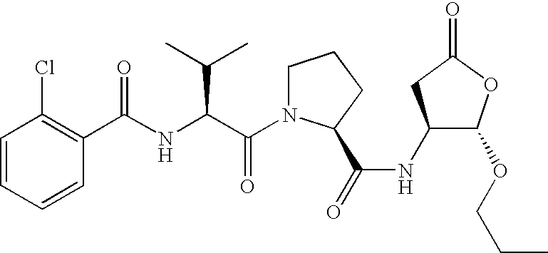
C1=CC=CC(Cl)=C1C(NC(C(N1CCCC1C(=O)NC1C(OCCC)OC(=O)C1)=O)C(C)C)=O
